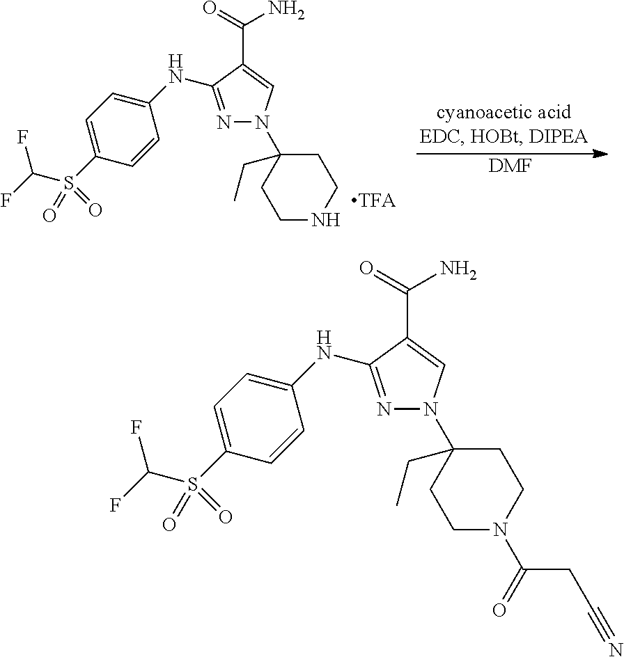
N1=C(NC2=CC=C(S(C(F)F)(=O)=O)C=C2)C(C(=O)N)=CN1C1(CC)CCNCC1.[DMF].N1=C(NC2=CC=C(S(C(F)F)(=O)=O)C=C2)C(C(=O)N)=CN1C1(CC)CCN(C(=O)CC#N)CC1
